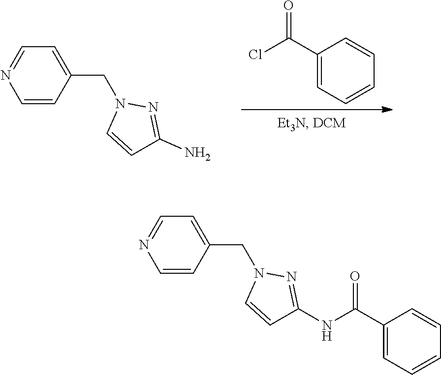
C1=CC(CN2C=CC(N)=N2)=CC=N1.O=C(C1=CC=CC=C1)Cl.C1=CC(CN2C=CC(NC(C3=CC=CC=C3)=O)=N2)=CC=N1
